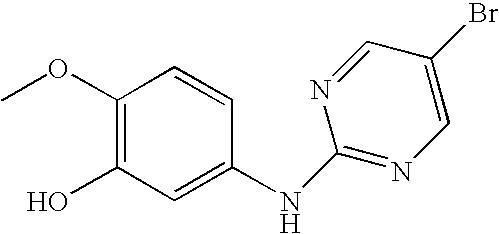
C1(OC)=C(O)C=C(NC2=NC=C(Br)C=N2)C=C1
